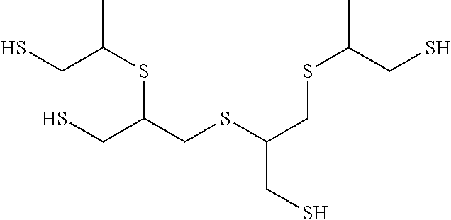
SCC(SC(CSC(CSC(C)CS)CS)CS)C
